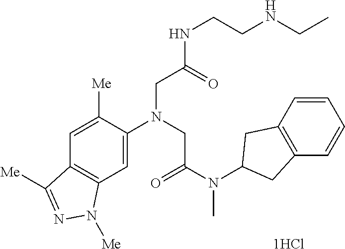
C1=C([Me])C(N(CC(N(C2CC3=C(C2)C=CC=C3)C)=O)CC(NCCNCC)=O)=CC2=C1C([Me])=NN2[Me]
